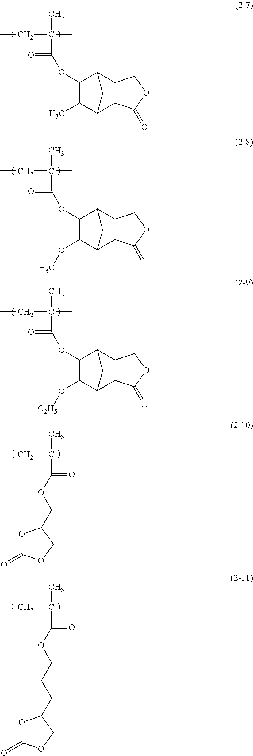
O(C(C(C)(CC)C)=O)C1C(C)C2C3C(C1C2)COC3=O.O(C(C(C)(CC)C)=O)C1C(OC)C2C3C(C1C2)COC3=O.O(C(C(C)(CC)C)=O)C1C(O[C2H5])C2C3C(C1C2)COC3=O.C(C(C)(CC)C)(OCC1OC(=O)OC1)=O.C(C(C)(CC)C)(OCCCC1OC(=O)OC1)=O
